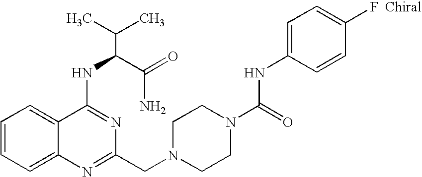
C1=CC=C2C(=C1)C(NC(C(N)=O)C(C)C)=NC(CN1CCN(C(NC3=CC=C(F)C=C3)=O)CC1)=N2
